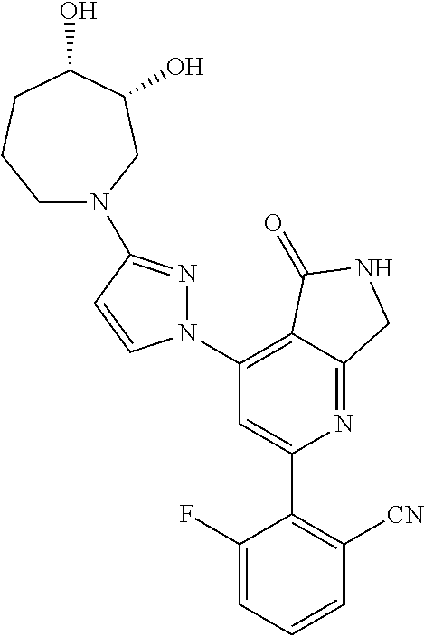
C1(C2=C([CN])C=CC=C2F)=CC(N2N=C(N3CCCC(O)C(O)C3)C=C2)=C2C(=N1)CNC2=O
